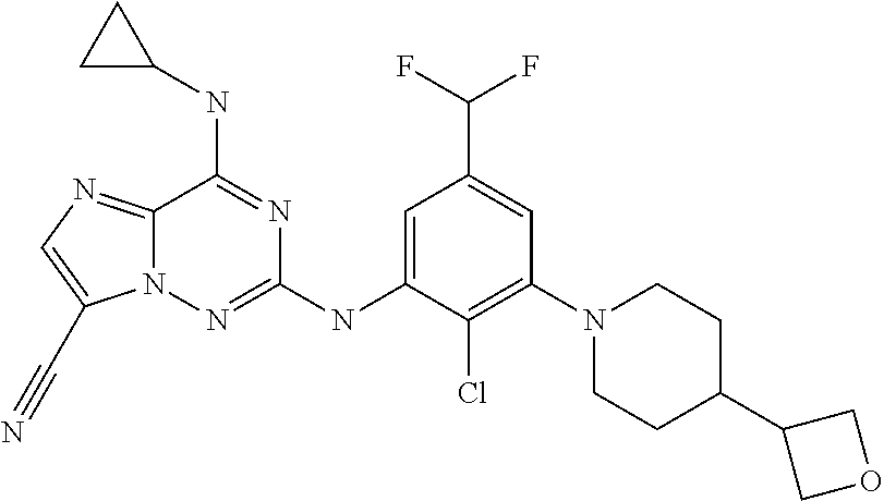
N12C(=NC=C1C#N)C(NC1CC1)=NC(NC1=CC(C(F)F)=CC(N3CCC(C4COC4)CC3)=C1Cl)=N2
